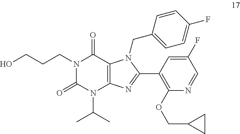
N1(CCCO)C(=O)N(C(C)C)C2=C(C1=O)N(CC1=CC=C(F)C=C1)C(C1=C(OCC3CC3)N=CC(F)=C1)=N2
